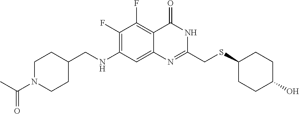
C1(F)=C(NCC2CCN(C(C)=O)CC2)C=C2C(=C1F)C(=O)NC(CSC1CCC(O)CC1)=N2
